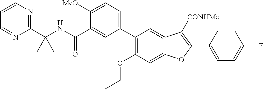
C1=CN=C(C2(NC(C3=CC(C4=C(OCC)C=C5C(=C4)C([CONHMe])=C(C4=CC=C(F)C=C4)O5)=CC=C3[MeO])=O)CC2)N=C1
